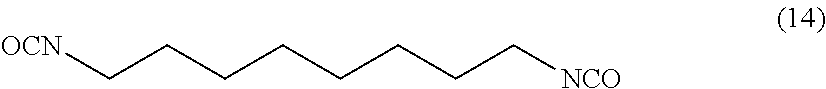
[OCN]CCCCCCCC[NCO]
